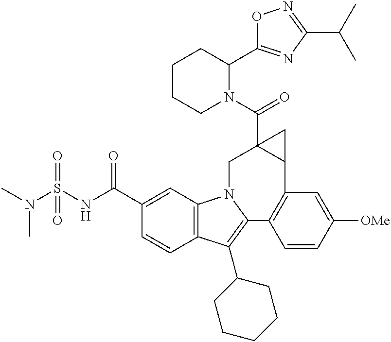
C1(C(NS(N(C)C)(=O)=O)=O)=CC2=C(C=C1)C(C1CCCCC1)=C1N2CC2(C(N3C(C4=NC(C(C)C)=NO4)CCCC3)=O)C(C3=C1C=CC([OMe])=C3)C2
